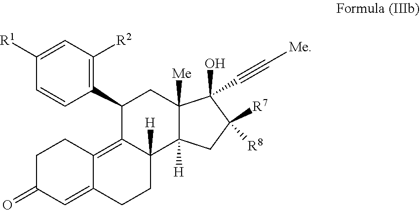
C1(C2=C([R2])C=C([R1])C=C2)C2=C3C(=CC(=O)CC3)CCC2([H])C2([H])C([Me])(C1)C(O)(C#C[Me])C([R8])([R7])C2
